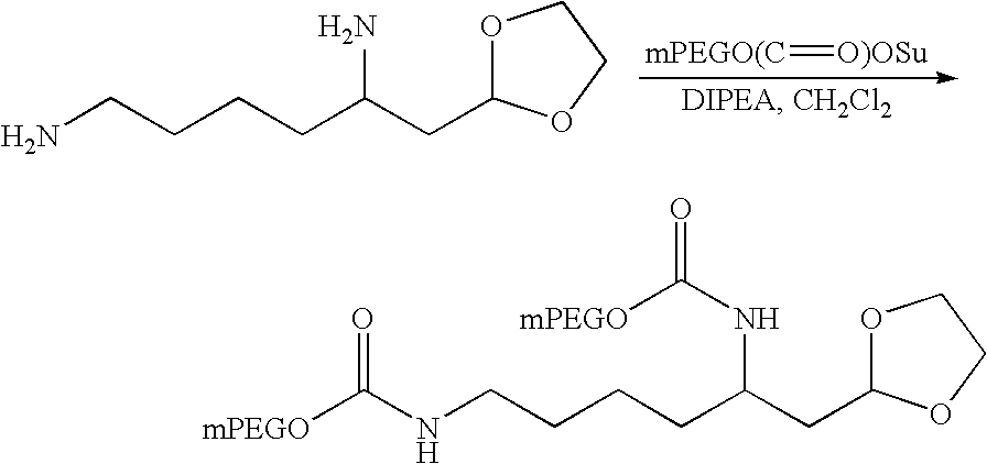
[mPEGO(C]=[O)OSu].NCCCCC(CC1OCCO1)N.N(CCCCC(CC1OCCO1)NC([mPEGO])=O)C(=O)[mPEGO]
